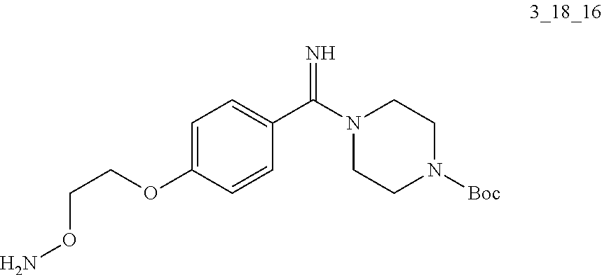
C1=C(OCCON)C=CC(C(N2CCN([Boc])CC2)=N)=C1
